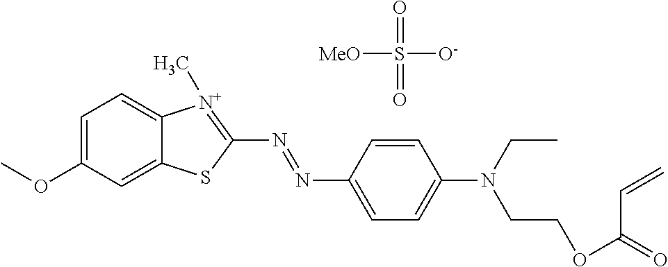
N(=NC1=CC=C(N(CC)CCOC(=O)C=C)C=C1)C1=[N+](C)C2=CC=C(OC)C=C2S1.[MeO]S(=O)([O-])=O
